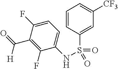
C1(NS(=O)(C2=CC([CF3])=CC=C2)=O)=CC=C(F)C(C(=O)[H])=C1F
